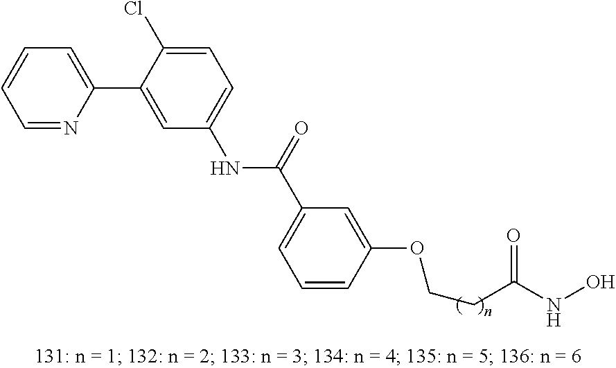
N(C1=CC=C(Cl)C(C2=CC=CC=N2)=C1)C(=O)C1=CC=CC(OCCC(NO)=O)=C1
